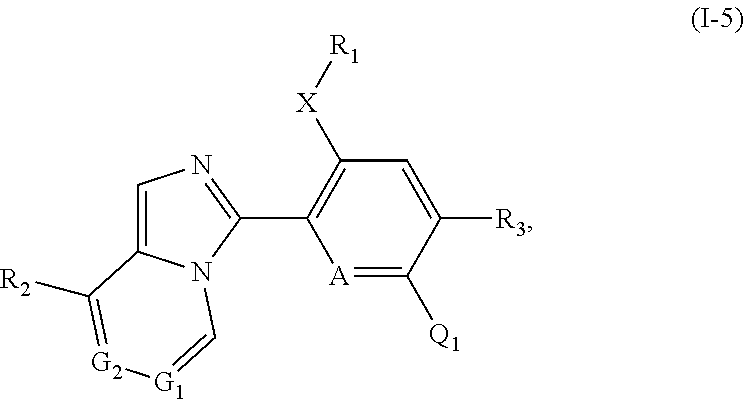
C1=C2N(C(C3=C([X][R1])C=C([R3])C([Q1])=[A]3)=N1)C=[G1][G2]=C2[R2]
